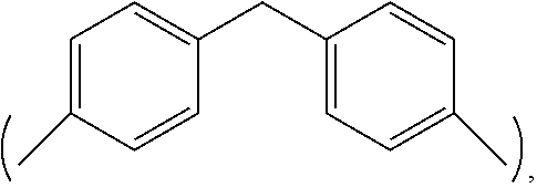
C1=C(CC2=CC=C(C)C=C2)C=CC(C)=C1
